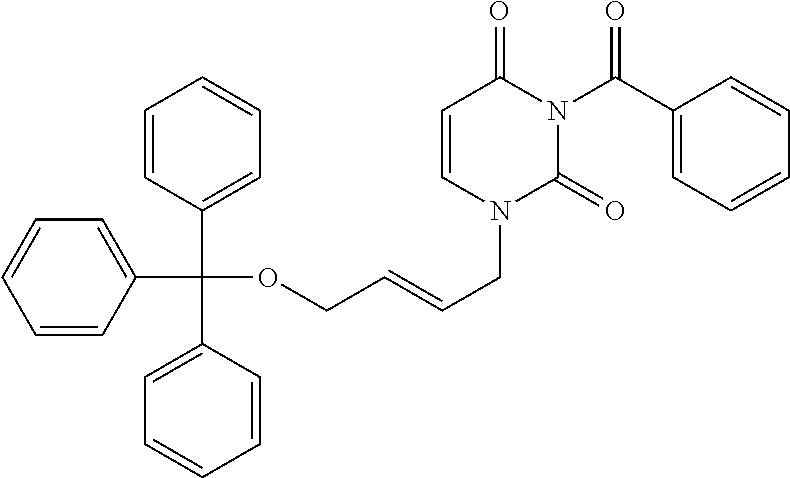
C1=CC(C(C2=CC=CC=C2)(C2=CC=CC=C2)OCC=CCN2C(=O)N(C(C3=CC=CC=C3)=O)C(=O)C=C2)=CC=C1
